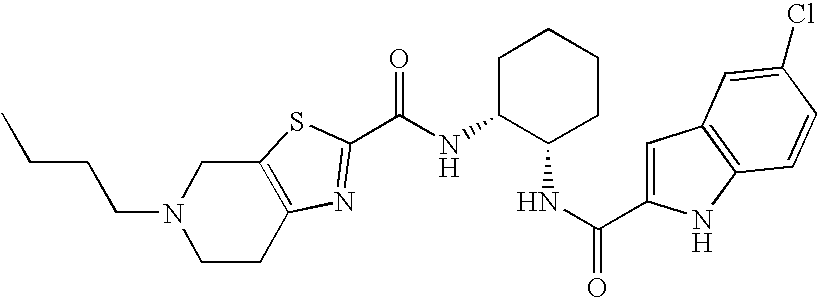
N(C1C(NC(=O)C2=CC3=C(N2)C=CC(Cl)=C3)CCCC1)C(=O)C1=NC2=C(CN(CCCC)CC2)S1
